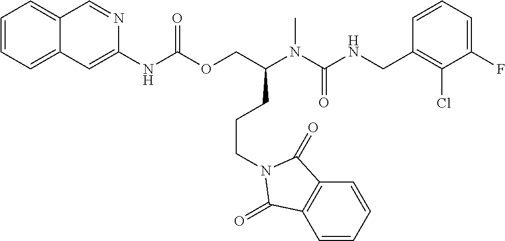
C1=CC(CNC(N(C(COC(NC2=CC3=CC=CC=C3C=N2)=O)CCCN2C(=O)C3=C(C=CC=C3)C2=O)C)=O)=C(Cl)C(F)=C1
